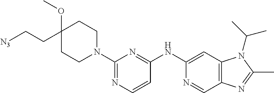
C1(NC2=NC(N3CCC(CC[N3])(OC)CC3)=NC=C2)=CC2=C(C=N1)N=C(C)N2C(C)C
